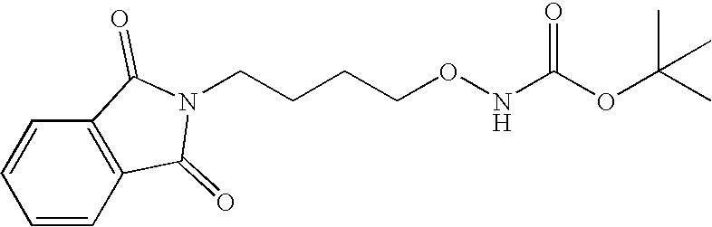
C1=CC2=C(C=C1)C(=O)N(CCCCONC(OC(C)(C)C)=O)C2=O
